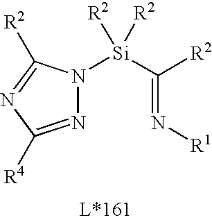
N(=C([Si]([R2])([R2])N1N=C([R4])N=C1[R2])[R2])[R1]
